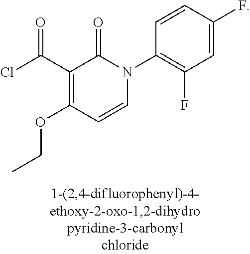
C1=C(F)C=CC(N2C(=O)C(C(Cl)=O)=C(OCC)C=C2)=C1F
